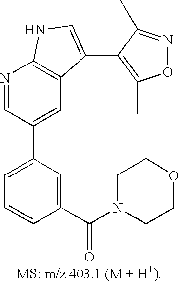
C1=C(C2=CC3=C(N=C2)NC=C3C2=C(C)ON=C2C)C=C(C(=O)N2CCOCC2)C=C1
